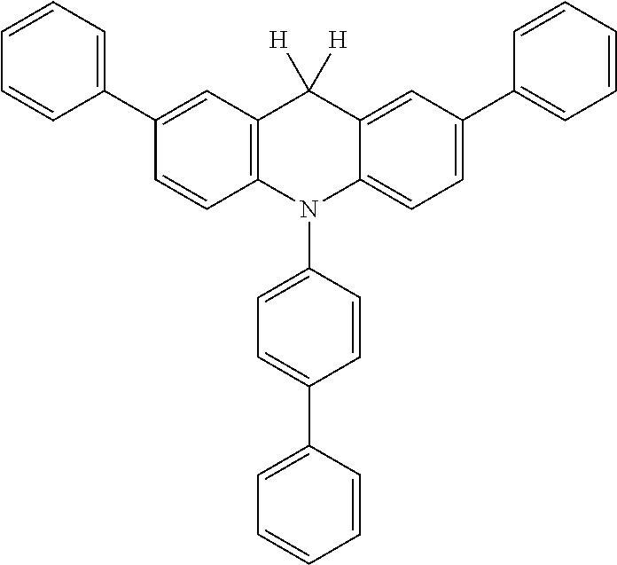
C1(C2=CC=CC=C2)=CC2=C(C=C1)N(C1=CC=C(C3=CC=CC=C3)C=C1)C1=CC=C(C3=CC=CC=C3)C=C1C2([H])[H]
